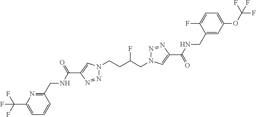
C1(C(NCC2=NC(C(F)(F)F)=CC=C2)=O)=CN(CCC(CN2N=NC(C(=O)NCC3=CC(OC(F)(F)F)=CC=C3F)=C2)F)N=N1
